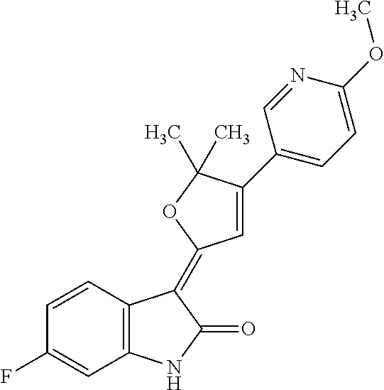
C1=CC(F)=CC2=C1C(=C1C=C(C3=CC=C(OC)N=C3)C(C)(C)O1)C(=O)N2
